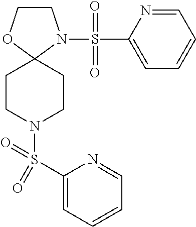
C1COC2(N1S(=O)(C1=CC=CC=N1)=O)CCN(S(C1=CC=CC=N1)(=O)=O)CC2
